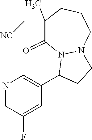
N1=CC(F)=CC(C2CCN3N2C(=O)C(C)(C[NC])CCC3)=C1
